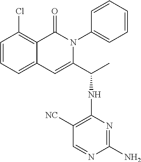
C1(Cl)=C2C(=CC=C1)C=C(C(C)NC1=C([NC])C=NC(N)=N1)N(C1=CC=CC=C1)C2=O
